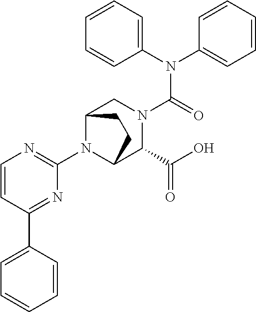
C1(N2C3C(C(O)=O)N(C(N(C4=CC=CC=C4)C4=CC=CC=C4)=O)CC2CC3)=NC=CC(C2=CC=CC=C2)=N1
